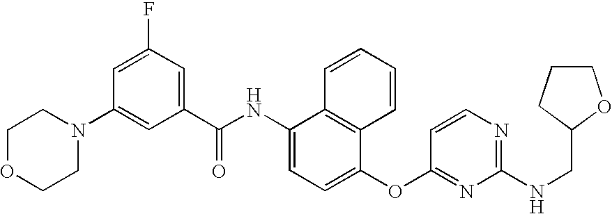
C1OCCN(C2=CC(C(NC3=CC=C(OC4=NC(NCC5CCCO5)=NC=C4)C4=C3C=CC=C4)=O)=CC(F)=C2)C1
